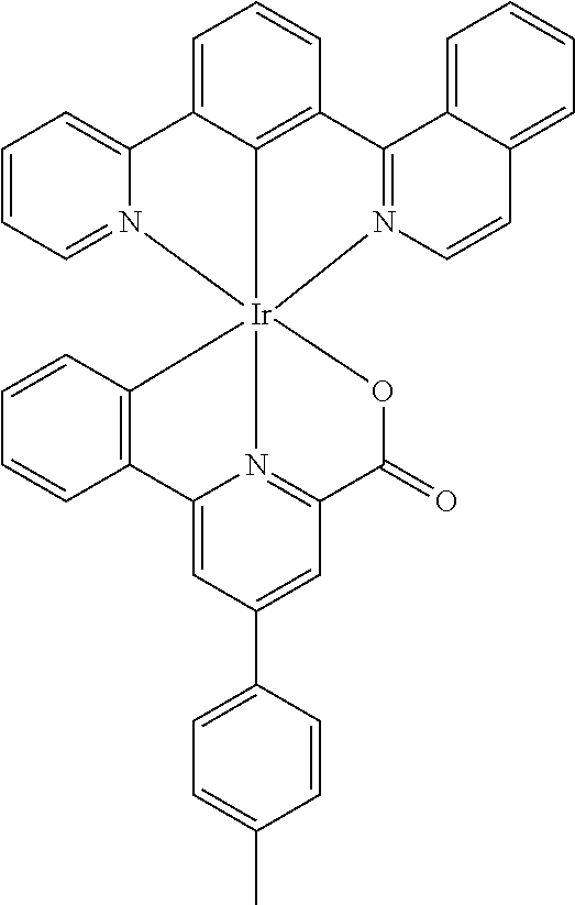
C1=CC=N2C(=C1)C1=CC=CC3=C1[Ir]214(N2=C3C3=CC=CC=C3C=C2)C2=C(C=CC=C2)C2=CC(C3=CC=C(C)C=C3)=CC(=N21)C(=O)O4
